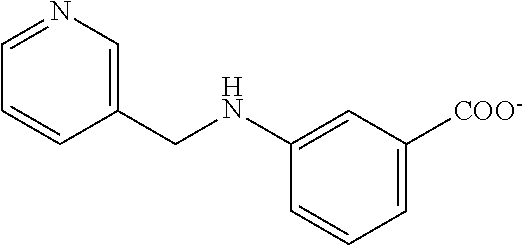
C1(CNC2=CC([COO-])=CC=C2)=CN=CC=C1
